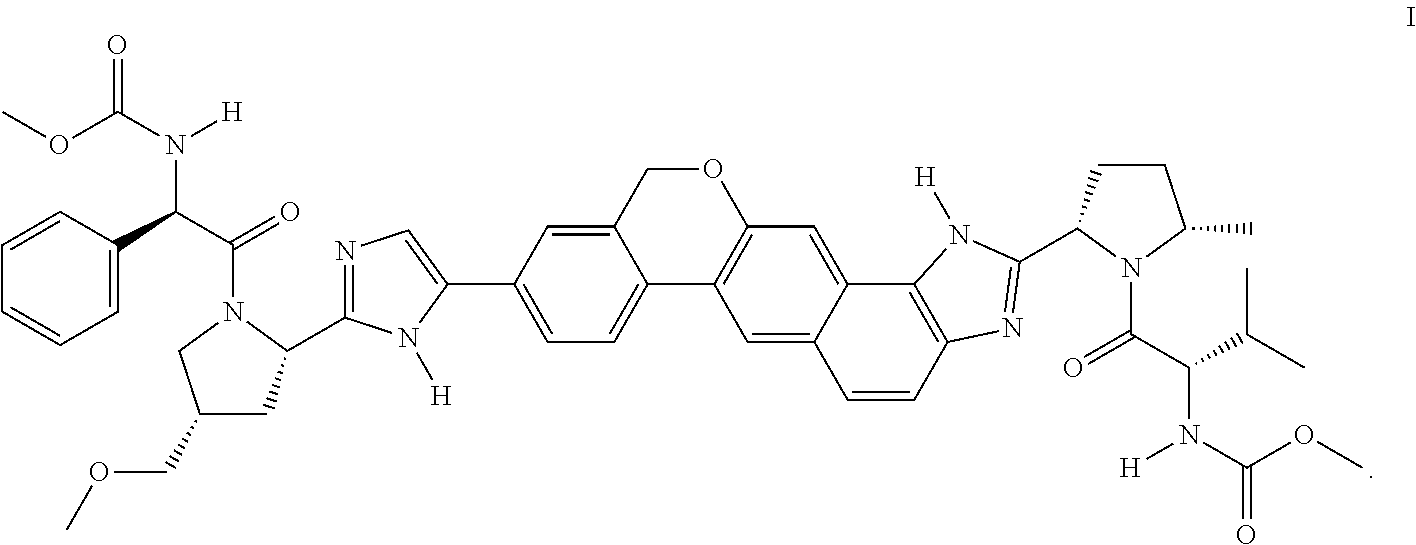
COC(N([H])C(C1=CC=CC=C1)C(=O)N1CC(COC)CC1C1=NC=C(C2=CC=C3C(=C2)COC2=C3C=C3C(=C2)C2=C(C=C3)N=C(C3CCC(C)N3C(C(C(C)C)N(C(OC)=O)[H])=O)N2[H])N1[H])=O
